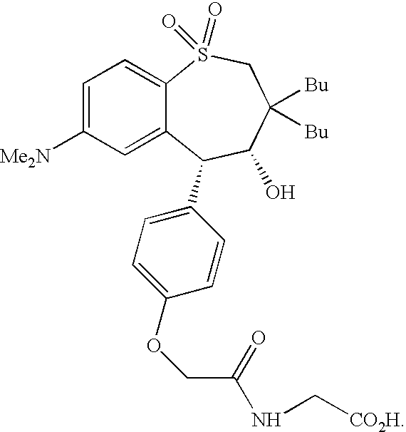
C12=CC=C([Me2N])C=C1C(C1=CC=C(OCC(=O)NC[CO2H])C=C1)C(O)C([Bu])([Bu])CS2(=O)=O
